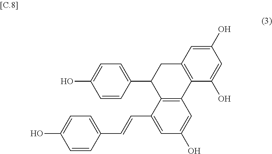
C1=C(C2C3=C(C4=C(C2)C=C(O)C=C4O)C=C(O)C=C3C=CC2=CC=C(O)C=C2)C=CC(O)=C1
